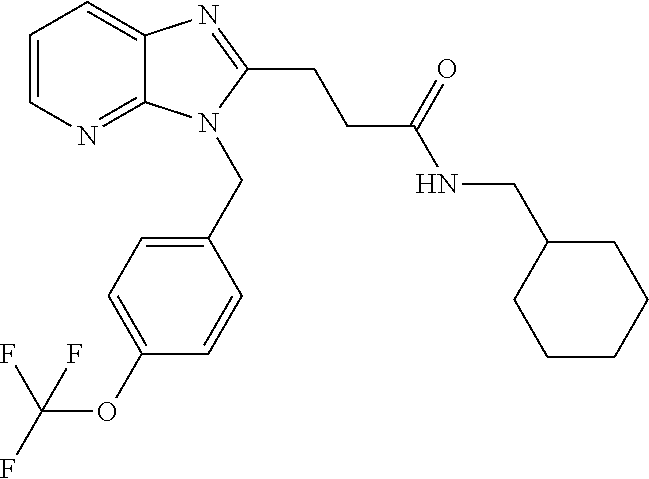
C1=CN=C2C(=C1)N=C(CCC(NCC1CCCCC1)=O)N2CC1=CC=C(OC(F)(F)F)C=C1
